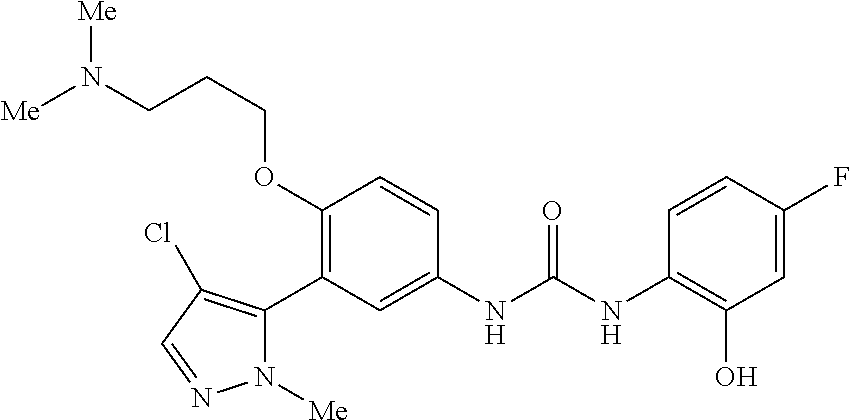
C1(OCCCN([Me])[Me])=C(C2=C(Cl)C=NN2[Me])C=C(NC(NC2=C(O)C=C(F)C=C2)=O)C=C1
